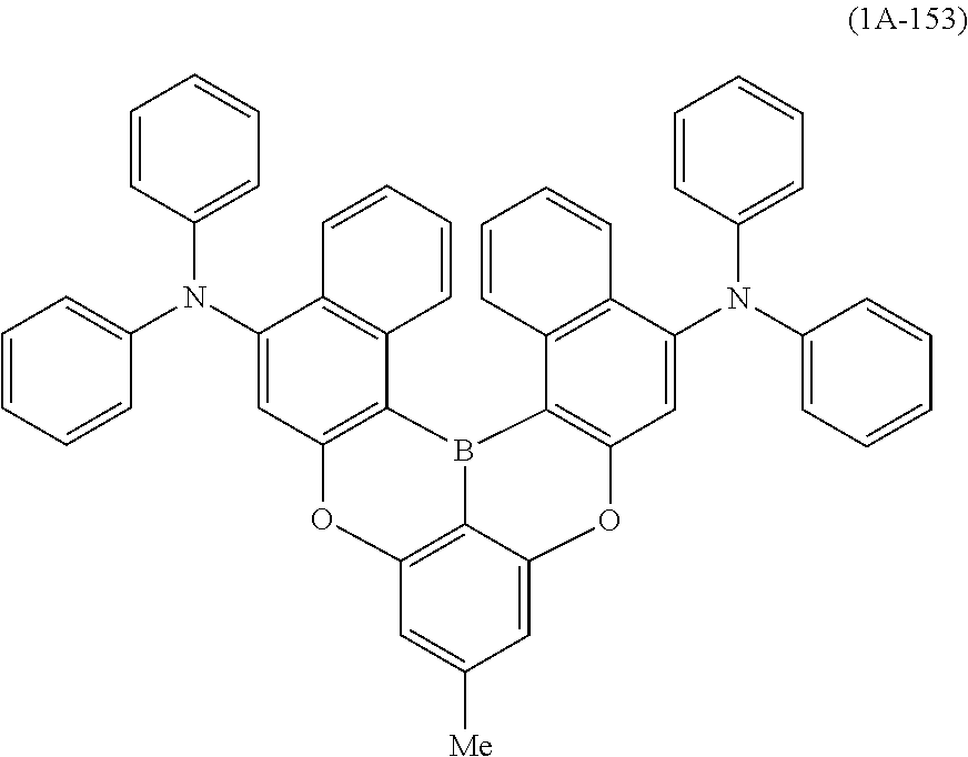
C1(N(C2=CC3=C(C4=C2C=CC=C4)B2C4=C(C=C(N(C5=CC=CC=C5)C5=CC=CC=C5)C5=C4C=CC=C5)OC4=CC([Me])=CC(=C24)O3)C2=CC=CC=C2)=CC=CC=C1
